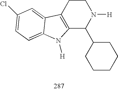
C12=C(CCN([H])C1C1CCCCC1)C1=CC(Cl)=CC=C1N2[H]
